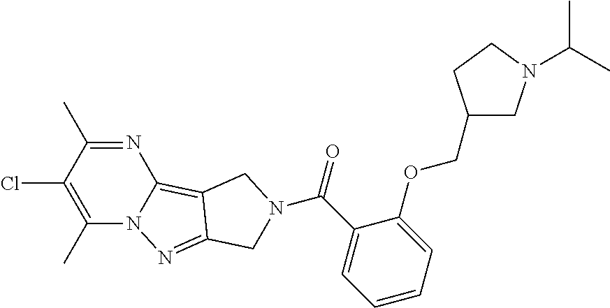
N1=C(C)C(Cl)=C(C)N2C1=C1C(=N2)CN(C(=O)C2=CC=CC=C2OCC2CN(C(C)C)CC2)C1
